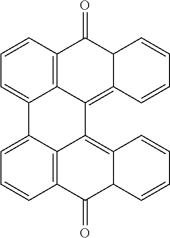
C1=CC2=C3C(=C1)C1=CC=CC4=C1C(=C1C=CC=CC1C4=O)C3=C1C(C2=O)C=CC=C1
